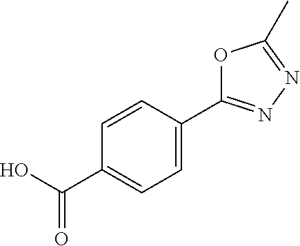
C1(C(O)=O)=CC=C(C2=NN=C(C)O2)C=C1
